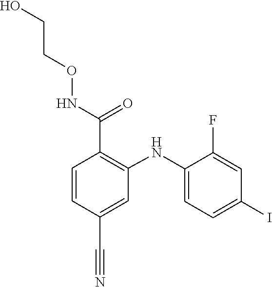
C1(F)=CC(I)=CC=C1NC1=C(C(=O)NOCCO)C=CC(C#N)=C1
